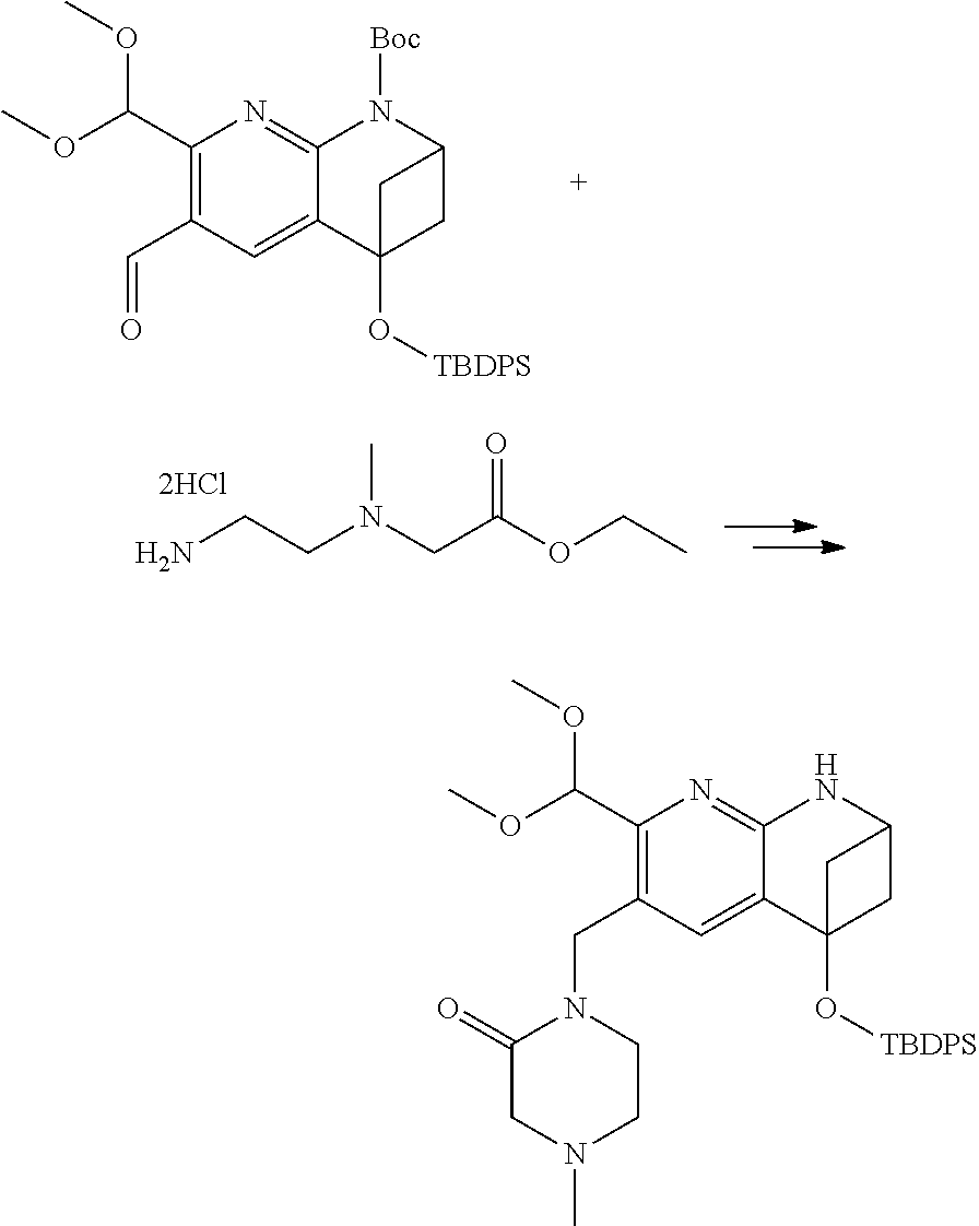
C1(C(OC)OC)=C(CN2C(=O)CN(C)CC2)C=C2C(=N1)NC1CC2(O[TBDPS])C1.C1(C(OC)OC)=C(C=O)C=C2C(=N1)N([Boc])C1CC2(O[TBDPS])C1.NCCN(CC(OCC)=O)C
